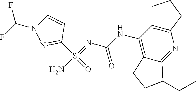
NS(=NC(NC1=C2C(=NC3=C1CCC3)C(CC)CC2)=O)(C1=NN(C(F)F)C=C1)=O
